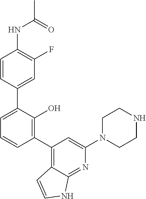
C1=CC(C2=CC=CC(C3=C4C(=NC(N5CCNCC5)=C3)NC=C4)=C2O)=CC(F)=C1NC(C)=O
